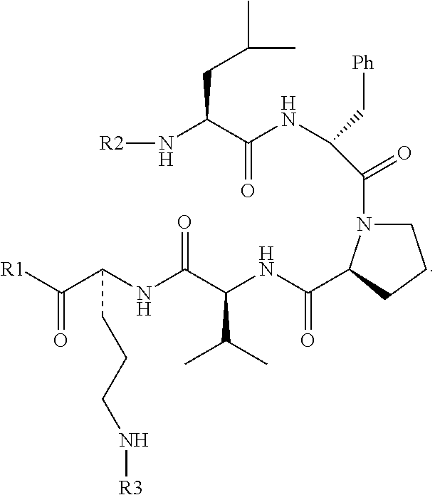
[R1]C(C(NC(C(NC(C1N(C(C(NC(C(N[R2])CC(C)C)=O)C[Ph])=O)CCC1)=O)C(C)C)=O)CCCN[R3])=O
